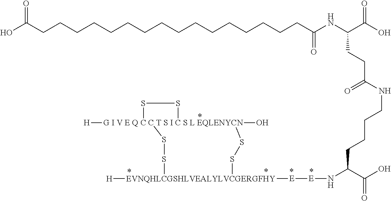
N(CCCCC(N[E][E][EVNQHLCGSHLVEALYLVCGERGFHY]1([H])SS[G I V E Q C C T S I C S L EQLENYCN]2(O)([H])(SS1)SS2)C(O)=O)C(CCC(NC(CCCCCCCCCCCCCCCCC(O)=O)=O)C(O)=O)=O
